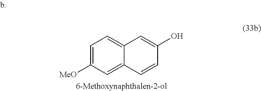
C1=C([MeO])C=C2C(=C1)C=C(O)C=C2
